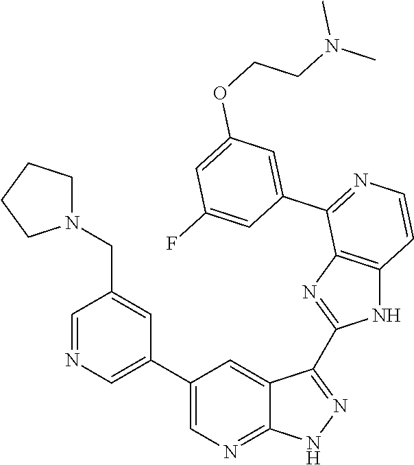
C1=NC=C(C2=CN=C3C(=C2)C(C2=NC4=C(N2)C=CN=C4C2=CC(OCCN(C)C)=CC(F)=C2)=N[N H]3)C=C1CN1CCCC1
